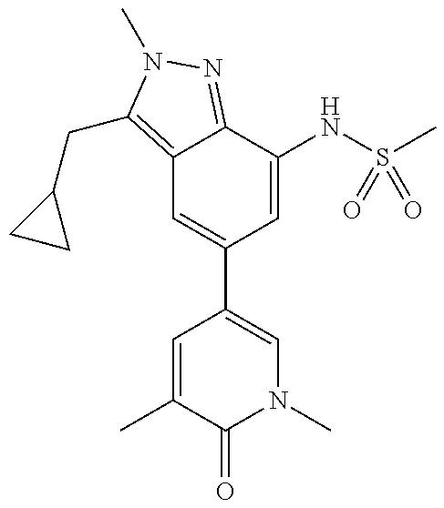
C12=C(CC3CC3)N(C)N=C1C(NS(C)(=O)=O)=CC(C1=CN(C)C(=O)C(C)=C1)=C2
